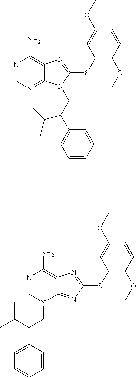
N1=CN=C2C(=C1N)N=C(SC1=C(OC)C=CC(OC)=C1)N2CC(C1=CC=CC=C1)C(C)C.N1=CN(CC(C2=CC=CC=C2)C(C)C)C2=NC(SC3=C(OC)C=CC(OC)=C3)=NC2=C1N
